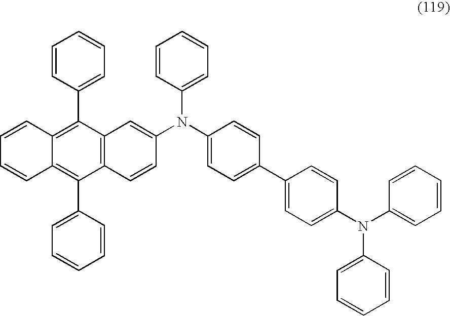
C1=CC2=C(C3=CC=CC=C3)C3=C(C(C4=CC=CC=C4)=C2C=C1)C=CC(N(C1=CC=C(C2=CC=C(N(C4=CC=CC=C4)C4=CC=CC=C4)C=C2)C=C1)C1=CC=CC=C1)=C3
